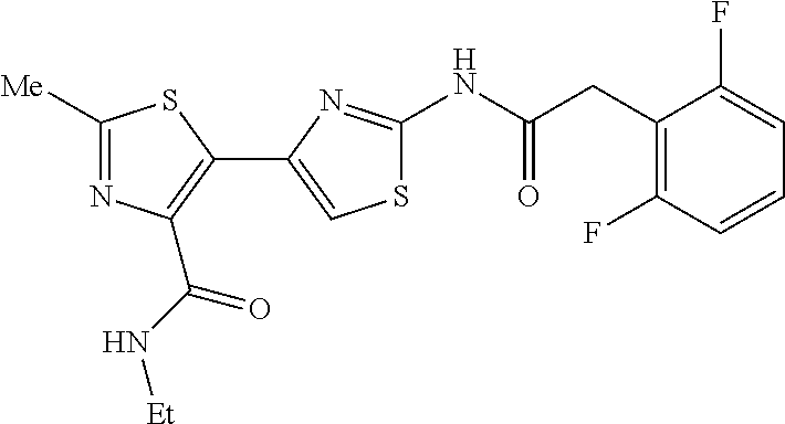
N(C(=O)CC1=C(F)C=CC=C1F)C1=NC(C2=C(C(=O)N[Et])N=C([Me])S2)=CS1
